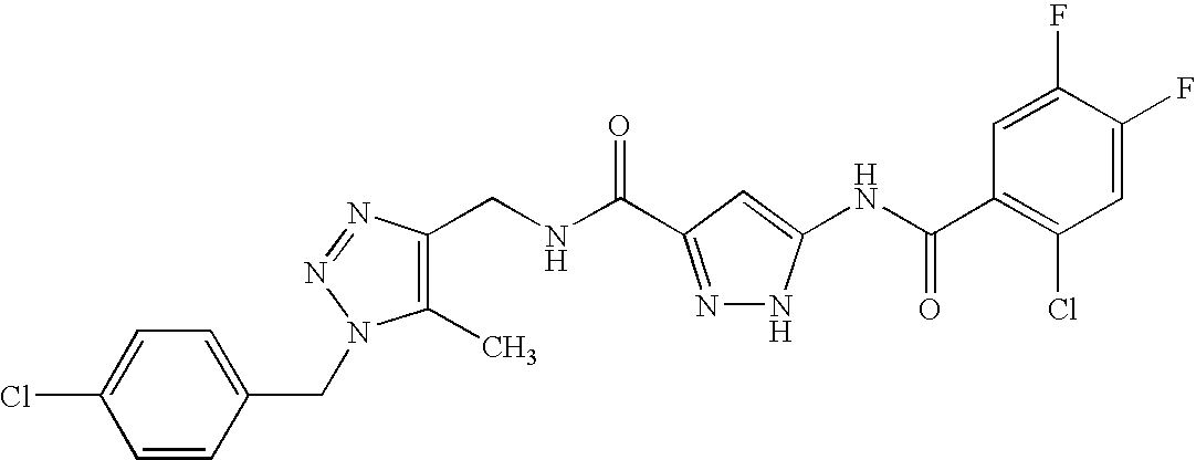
C1(CNC(=O)C2=NNC(NC(C3=C(Cl)C=C(F)C(F)=C3)=O)=C2)=C(C)N(CC2=CC=C(Cl)C=C2)N=N1
